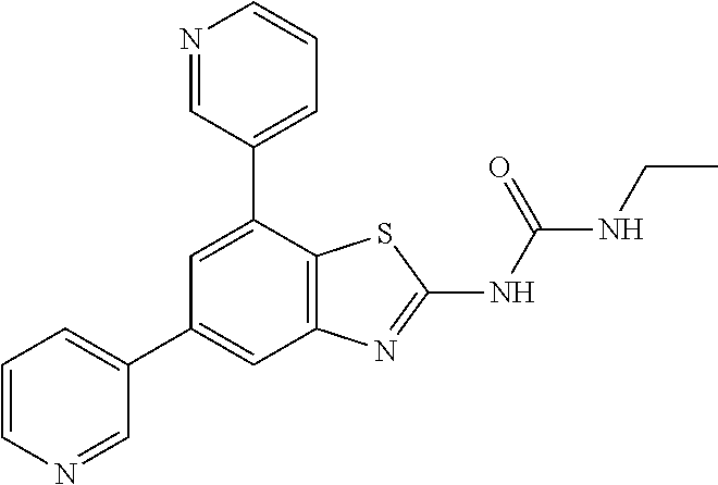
C1(C2=CC=CN=C2)=CC2=C(C(C3=CC=CN=C3)=C1)SC(NC(NCC)=O)=N2
